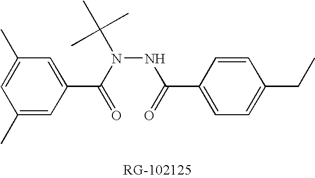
C1(C)=CC(C(N(NC(=O)C2=CC=C(CC)C=C2)C(C)(C)C)=O)=CC(C)=C1
